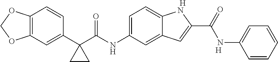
C12=C(C=C(C3(C(NC4=CC=C5C(=C4)C=C(C(NC4=CC=CC=C4)=O)N5)=O)CC3)C=C1)OCO2.[H].[H]
